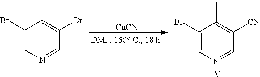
C1(Br)=CN=CC(Br)=C1C.[CuCN].C1(Br)=CN=CC([CN])=C1C.[V]
